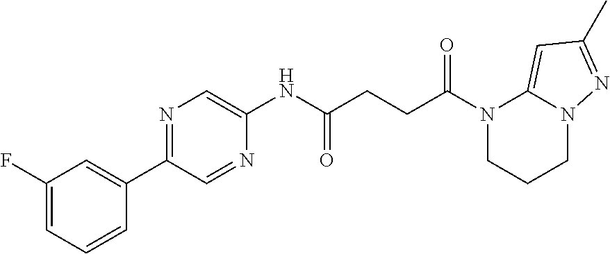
N1(C(CCC(NC2=CN=C(C3=CC(F)=CC=C3)C=N2)=O)=O)CCCN2C1=CC(C)=N2
